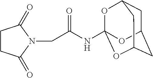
C1CC(=O)N(CC(NC23OC4CC(CC(O2)C4)O3)=O)C1=O
